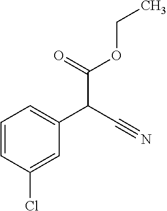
C1=CC(Cl)=CC(C(C#N)C(OCC)=O)=C1
